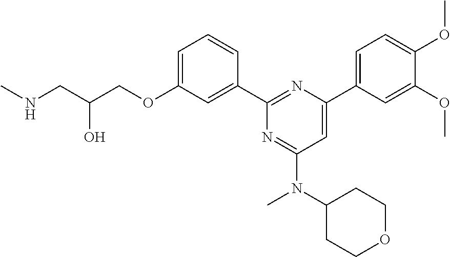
C1=C(OCC(CNC)O)C=C(C2=NC(C3=CC=C(OC)C(OC)=C3)=CC(N(C3CCOCC3)C)=N2)C=C1
